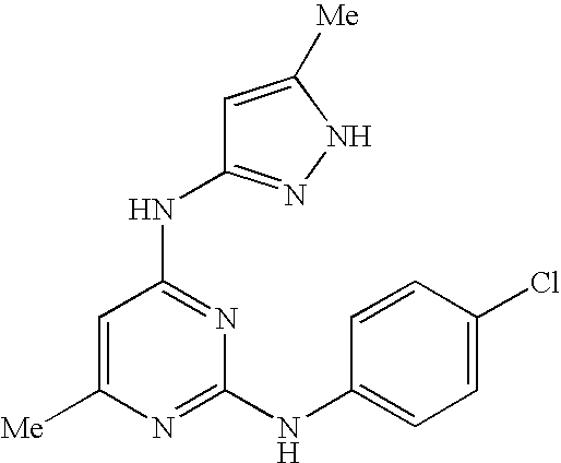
N(C1=NC(NC2=CC=C(Cl)C=C2)=NC([Me])=C1)C1=NNC([Me])=C1
